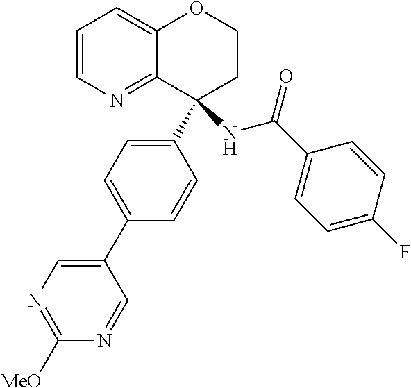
C1=CN=C2C(=C1)OCCC2(C1=CC=C(C2=CN=C([MeO])N=C2)C=C1)NC(C1=CC=C(F)C=C1)=O
